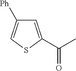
C1=C(C(=O)C)SC=C1[Ph]
